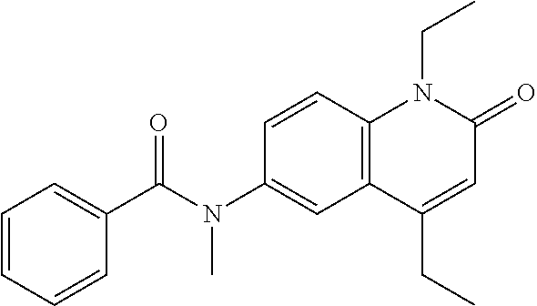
N(C1=CC2=C(C=C1)N(CC)C(=O)C=C2CC)(C(C1=CC=CC=C1)=O)C
